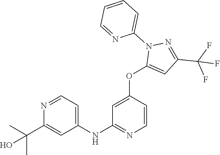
C1(NC2=NC=CC(OC3=CC(C(F)(F)F)=NN3C3=CC=CC=N3)=C2)=CC=NC(C(C)(C)O)=C1
